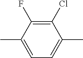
CC1=CC=C(C)C(Cl)=C1F
